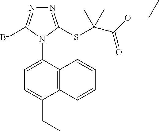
N1=C(SC(C(OCC)=O)(C)C)N(C2=CC=C(CC)C3=C2C=CC=C3)C(Br)=N1
